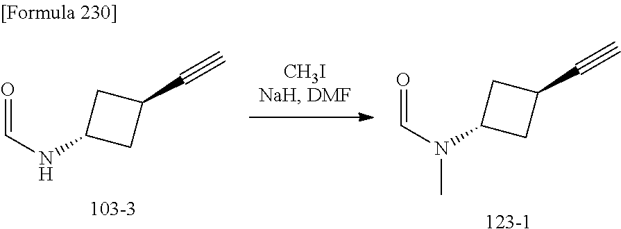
C1(C#C)CC(NC=O)C1.[103-3].C1(C#C)CC(N(C=O)C)C1.[123-1]
